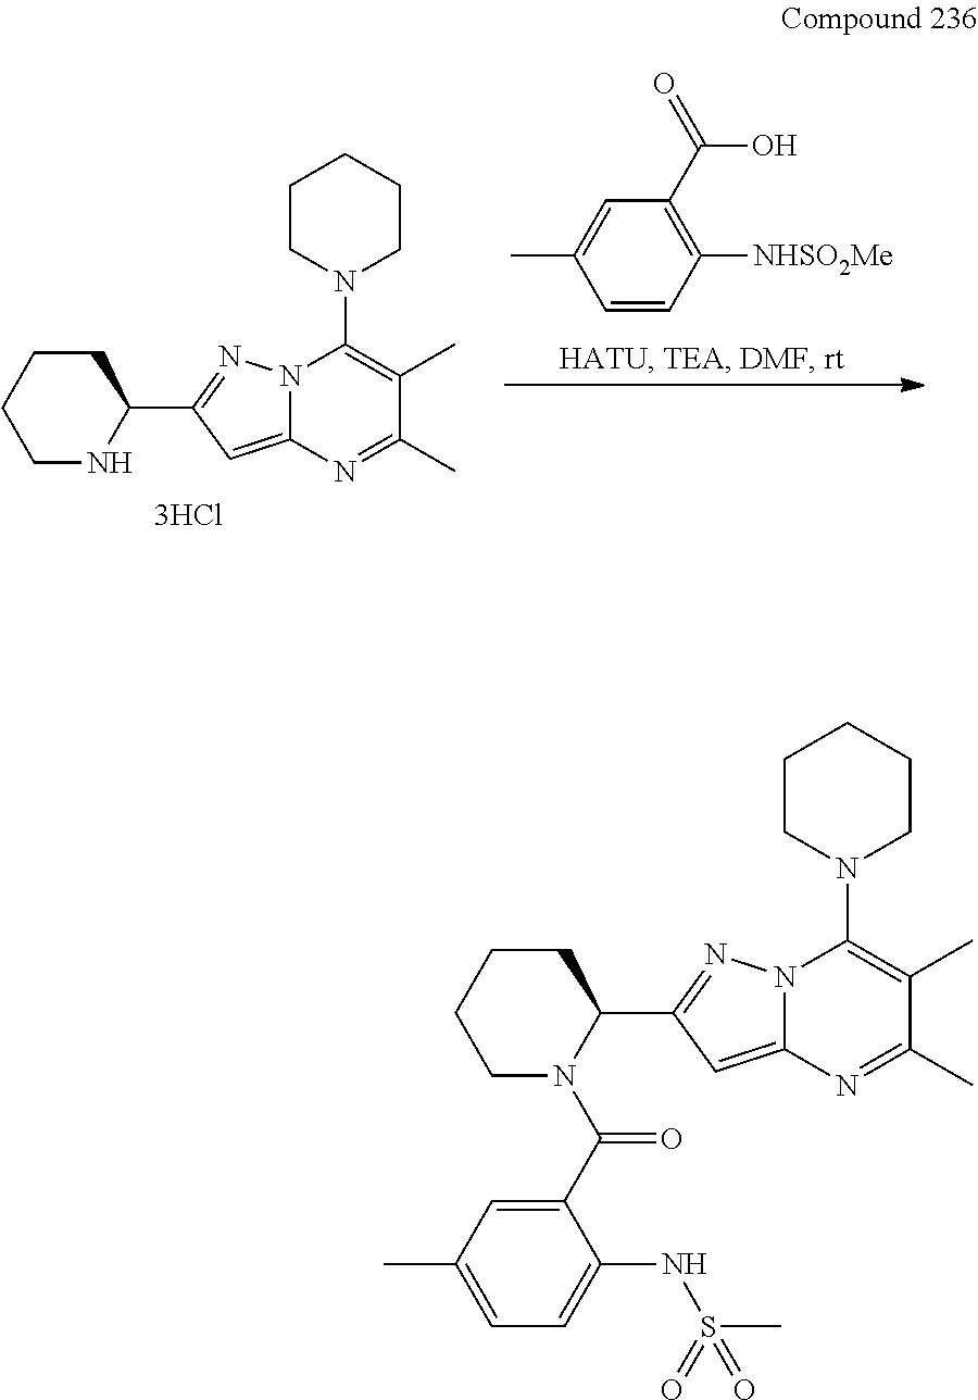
C1N(C(C2=CC(C)=CC=C2NS(C)(=O)=O)=O)C(C2=NN3C(=C2)N=C(C)C(C)=C3N2CCCCC2)CCC1.C1NC(C2=NN3C(=C2)N=C(C)C(C)=C3N2CCCCC2)CCC1.C1=CC([NHSO2Me])=C(C(O)=O)C=C1C
